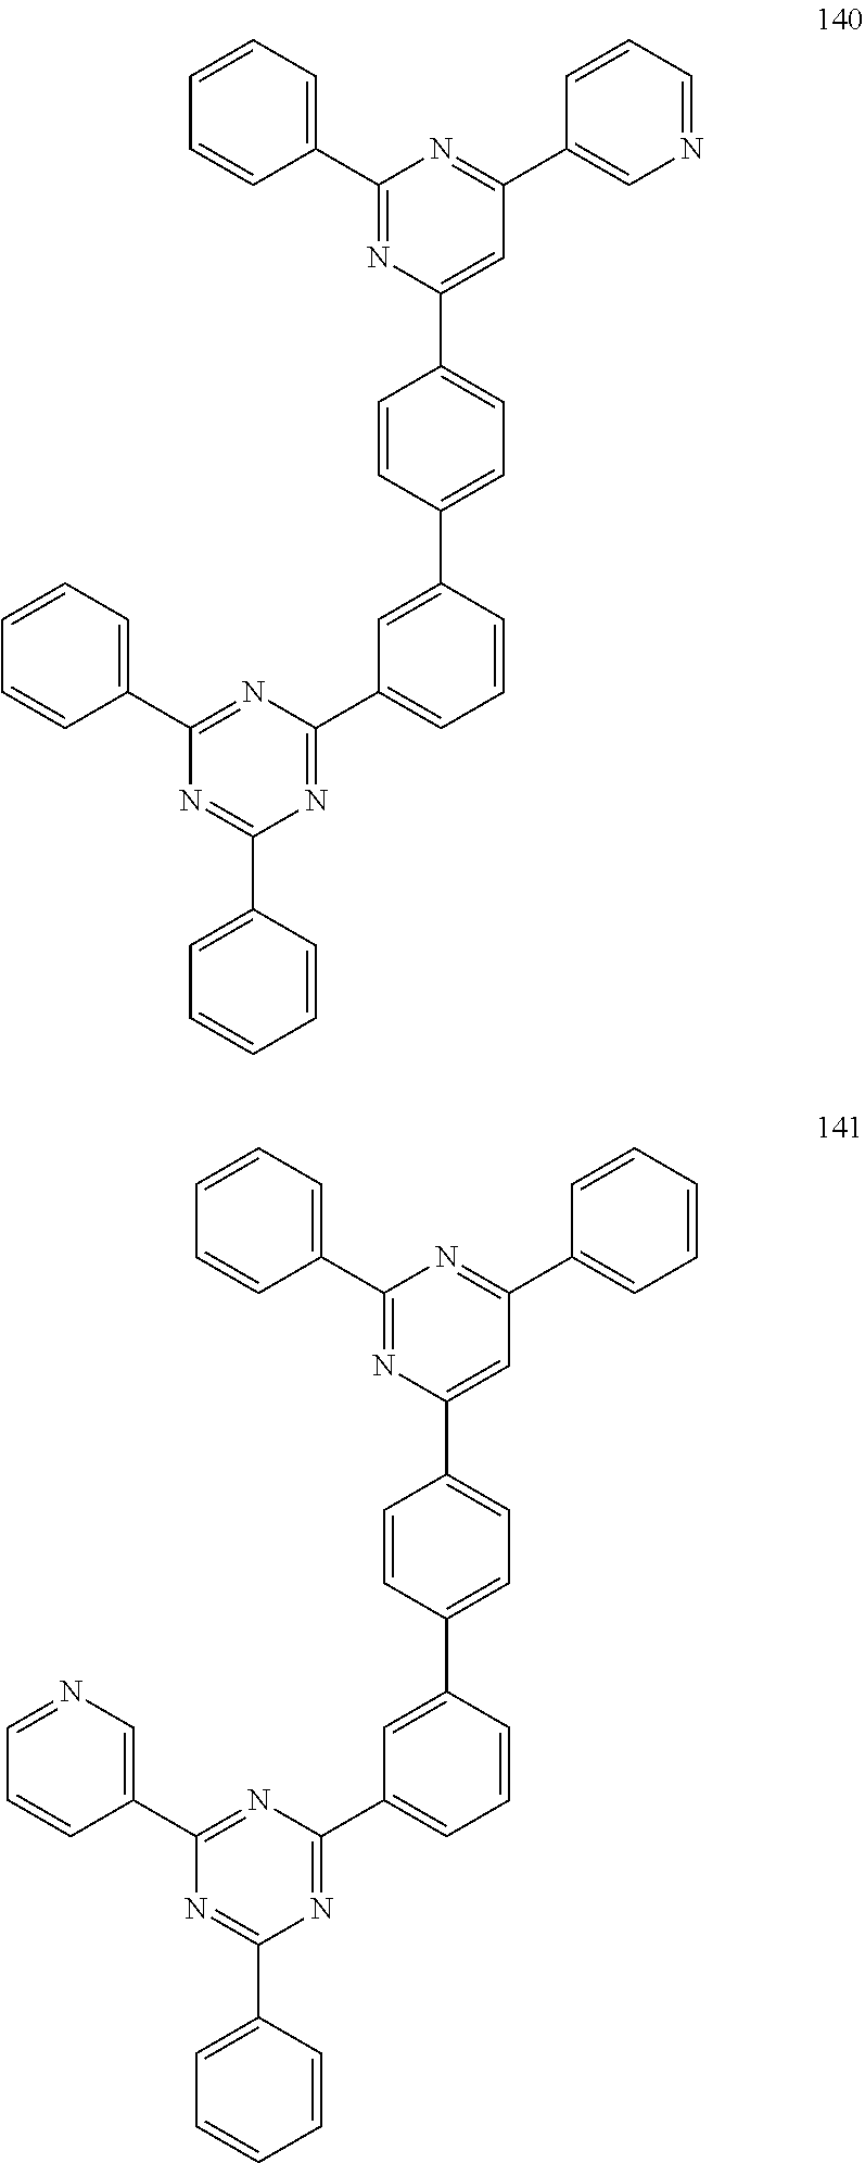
C1=CC=CC=C1C1=NC(C2=CC=CC(C3=CC=C(C4=CC(C5=CN=CC=C5)=NC(C5=CC=CC=C5)=N4)C=C3)=C2)=NC(C2=CC=CC=C2)=N1.C1=CC=NC=C1C1=NC(C2=CC=CC(C3=CC=C(C4=CC(C5=CC=CC=C5)=NC(C5=CC=CC=C5)=N4)C=C3)=C2)=NC(C2=CC=CC=C2)=N1
